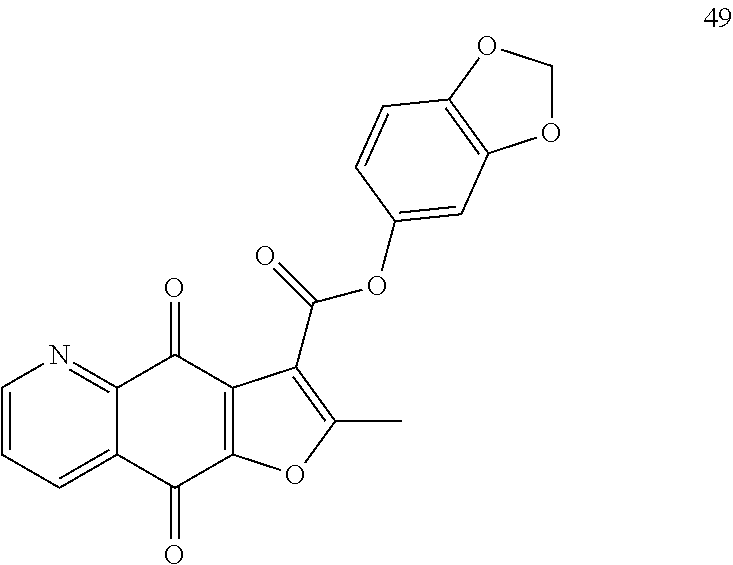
C1=CC=C2C(=N1)C(=O)C1=C(C2=O)OC(C)=C1C(OC1=CC2=C(OCO2)C=C1)=O
